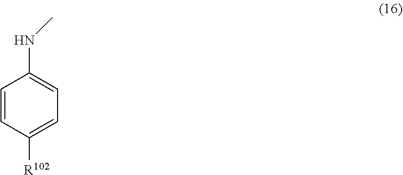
C1=CC([R102])=CC=C1NC
